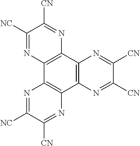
C12=C(C3=C(C4=C1N=C([NC])C([CN])=N4)N=C([CN])C([CN])=N3)N=C([CN])C([NC])=N2
